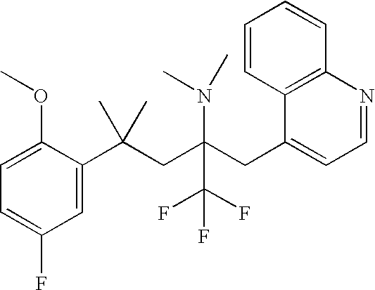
C1=C(C(CC(CC2=CC=NC3=C2C=CC=C3)(N(C)C)C(F)(F)F)(C)C)C(OC)=CC=C1F
